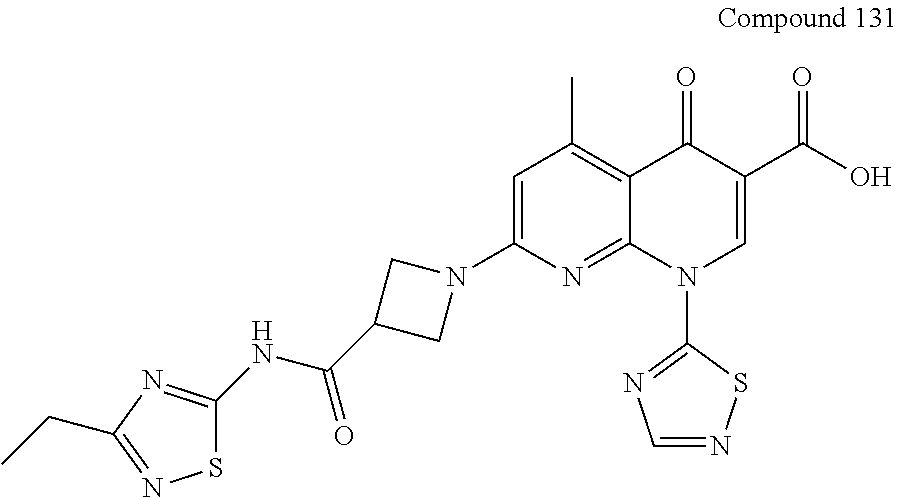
C1=C(N2CC(C(NC3=NC(CC)=NS3)=O)C2)N=C2C(=C1C)C(=O)C(C(O)=O)=CN2C1=NC=NS1
